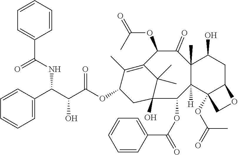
C1=CC=CC=C1C(NC(C(C(OC1C(C)=C2C(OC(=O)C)C(=O)C3(C)C([H])(C(OC(=O)C4=CC=CC=C4)C(O)(C1)C2(C)C)C1(OC(=O)C)C(CC3O)OC1)=O)O)C1=CC=CC=C1)=O
